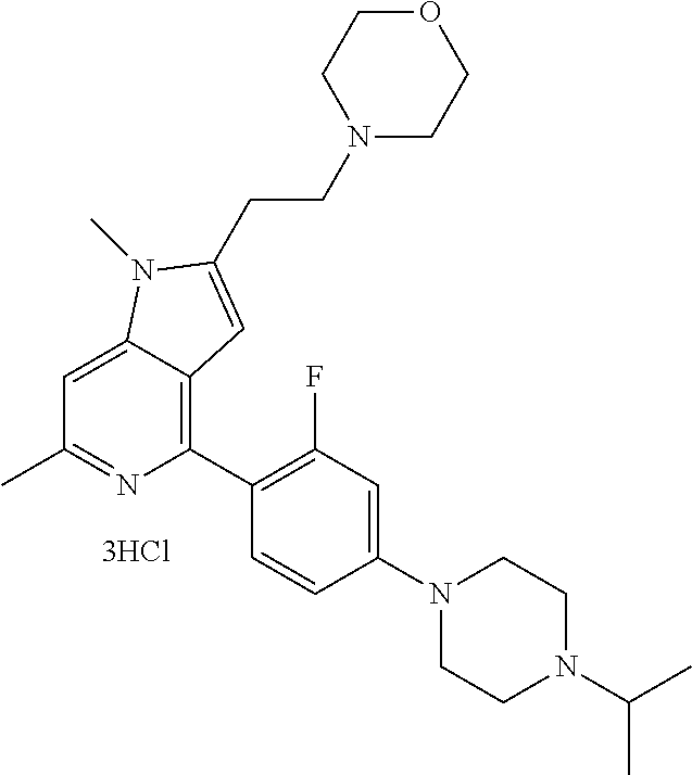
C1=C2C(=C(C3=C(F)C=C(N4CCN(C(C)C)CC4)C=C3)N=C1C)C=C(CCN1CCOCC1)N2C
